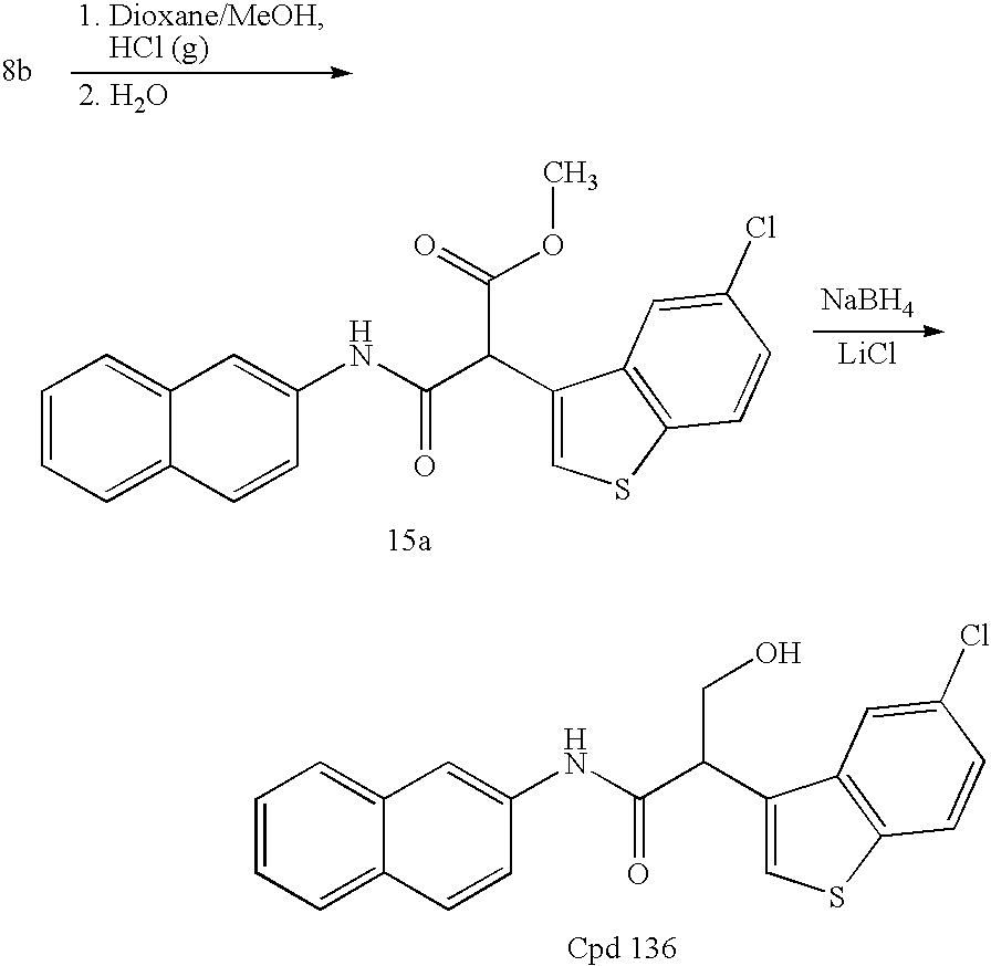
C1=CC=C2C(=C1)C=C(NC(C(C1=CSC3=C1C=C(Cl)C=C3)CO)=O)C=C2.[NaBH4].[LiCl].C1=CC=C2C(=C1)C=C(NC(C(C1=CSC3=C1C=C(Cl)C=C3)C(=O)OC)=O)C=C2
